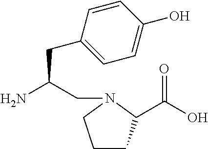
C1CC(C(O)=O)N(CC(N)CC2=CC=C(O)C=C2)C1
